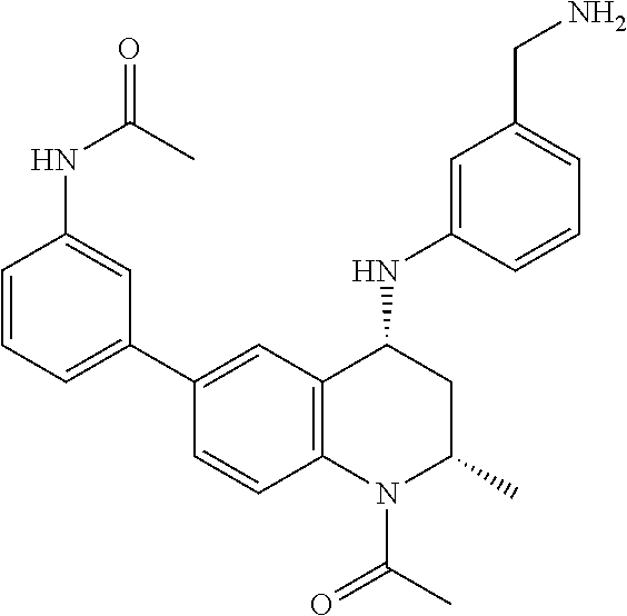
C1(NC2CC(C)N(C(C)=O)C3=C2C=C(C2=CC=CC(NC(=O)C)=C2)C=C3)=CC(CN)=CC=C1
